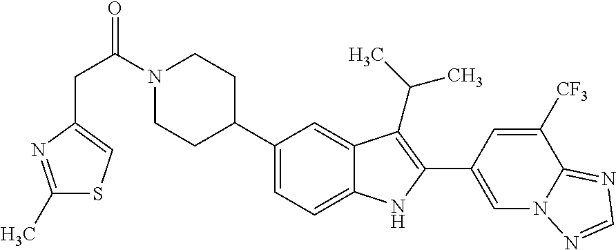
C(N1CCC(C2=CC=C3C(=C2)C(C(C)C)=C(C2=CN4C(=NC=N4)C([CF3])=C2)N3)CC1)(CC1=CSC(C)=N1)=O
